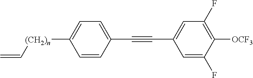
C1=CC(C#CC2=CC(F)=C([OCF3])C(F)=C2)=CC=C1[(CH2)n]C=C
